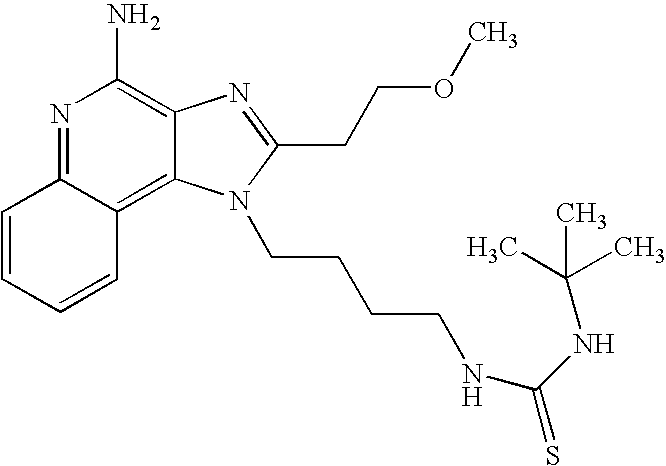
N1=C2C(=C3C(=C1N)N=C(CCOC)N3CCCCNC(=S)NC(C)(C)C)C=CC=C2
